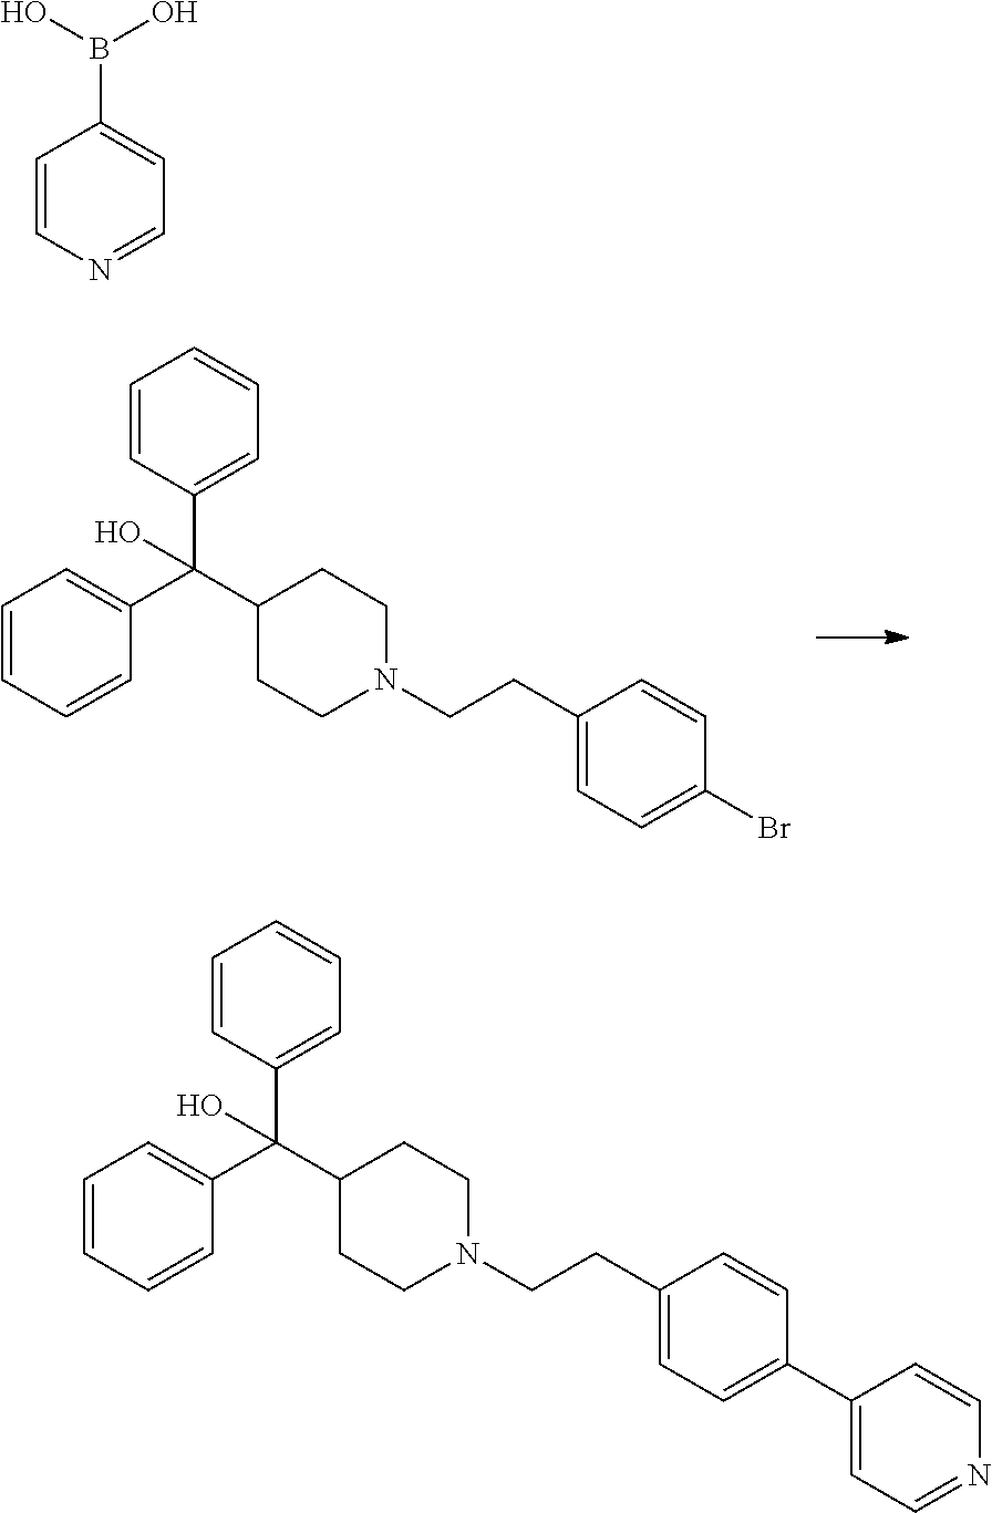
C1(C(C2CCN(CCC3=CC=C(Br)C=C3)CC2)(C2=CC=CC=C2)O)=CC=CC=C1.C1(C(C2CCN(CCC3=CC=C(C4=CC=NC=C4)C=C3)CC2)(C2=CC=CC=C2)O)=CC=CC=C1.C1=CN=CC=C1B(O)O
